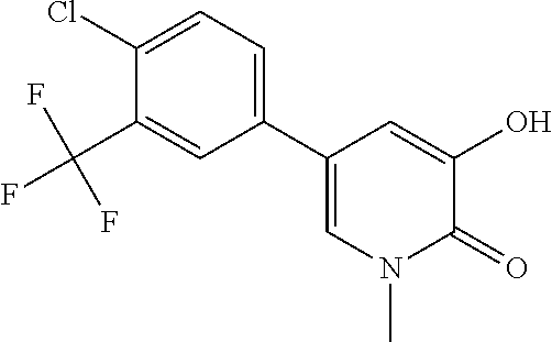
C1(Cl)=CC=C(C2=CN(C)C(=O)C(O)=C2)C=C1C(F)(F)F
